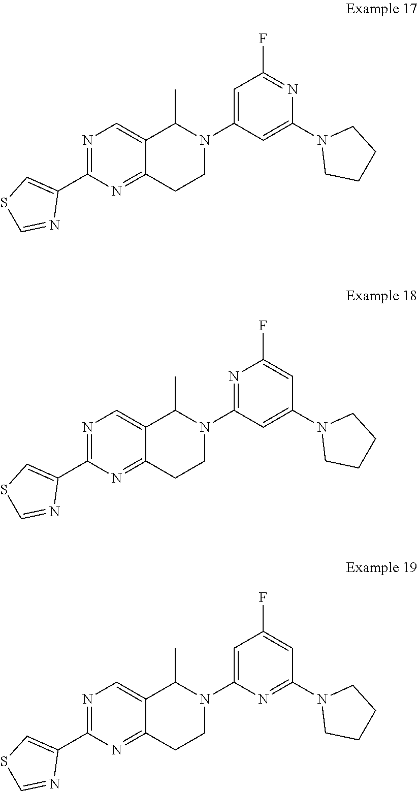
N1=C(N2C(C)C3=CN=C(C4=CSC=N4)N=C3CC2)C=C(N2CCCC2)C=C1F.C1=C(N2C(C)C3=CN=C(C4=CSC=N4)N=C3CC2)C=C(N2CCCC2)N=C1F.C1=C(N2C(C)C3=CN=C(C4=CSC=N4)N=C3CC2)N=C(N2CCCC2)C=C1F
